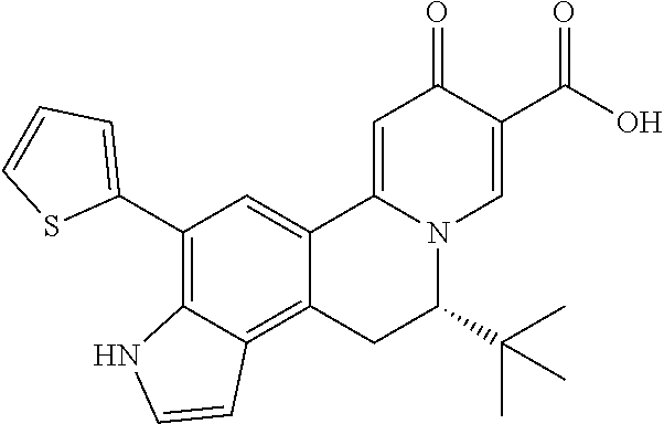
C12=CC(C3=CC=CS3)=C3C(=C1CC(C(C)(C)C)N1C2=CC(=O)C(C(O)=O)=C1)C=CN3
